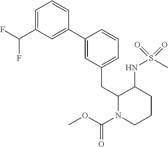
C1=C(C(F)F)C=C(C2=CC(CC3N(C(OC)=O)CCCC3NS(C)(=O)=O)=CC=C2)C=C1
